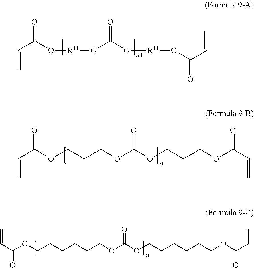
O=C(O[R11]OC(O[R11]OC(C=C)=O)=O)C=C.O=C(OCCCOC(OCCCOC(C=C)=O)=O)C=C.C(C(OCCCCCCOC(OCCCCCCOC(C=C)=O)=O)=O)=C
